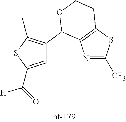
C1=C(C(=O)[H])SC(C)=C1C1C2=C(SC([CF3])=N2)CCO1
